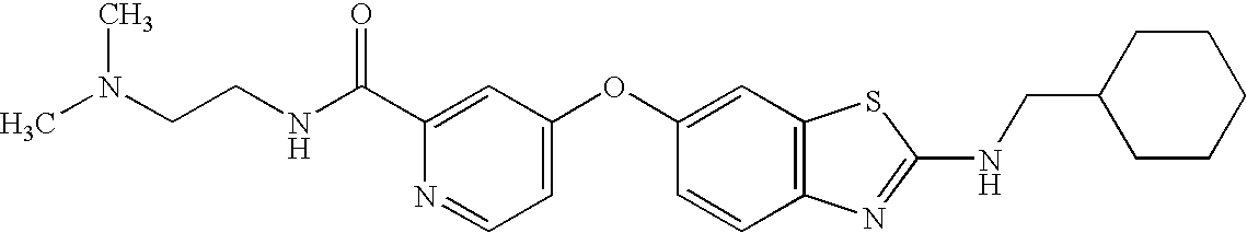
C1(C(NCCN(C)C)=O)=CC(OC2=CC3=C(C=C2)N=C(NCC2CCCCC2)S3)=CC=N1
